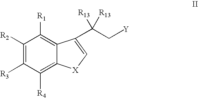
C1([R2])=C([R3])C([R4])=C2C(=C1[R1])C(C(C[Y])([R13])[R13])=C[X]2
